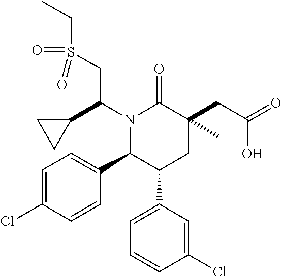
N1(C(C2CC2)CS(=O)(CC)=O)C(C2=CC=C(Cl)C=C2)C(C2=CC=CC(Cl)=C2)CC(CC(=O)O)(C)C1=O
